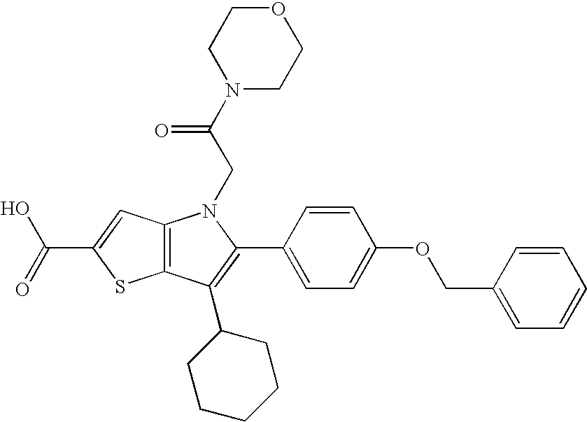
C12=C(C(C3CCCCC3)=C(C3=CC=C(OCC4=CC=CC=C4)C=C3)N1CC(N1CCOCC1)=O)SC(C(=O)O)=C2
